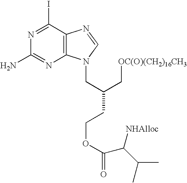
C(C(CCOC(=O)C(C(C)C)[NHAlloc])C[OC(O)(CH2)16CH3])N1C2=C(N=C1)C(I)=NC(N)=N2
